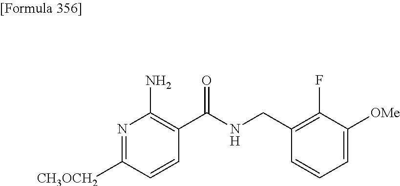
N1=C([CH3OCH2])C=CC(C(NCC2=C(F)C([OMe])=CC=C2)=O)=C1N
